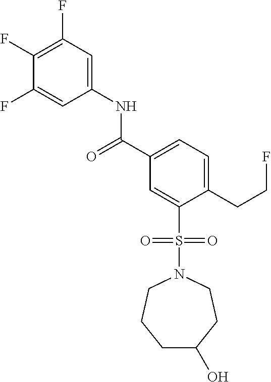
C1(F)=C(F)C=C(NC(C2=CC=C(CCF)C(S(N3CCCC(O)CC3)(=O)=O)=C2)=O)C=C1F
